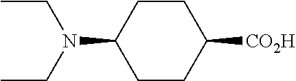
C1CC(N(CC)CC)CCC1[CO2H]
